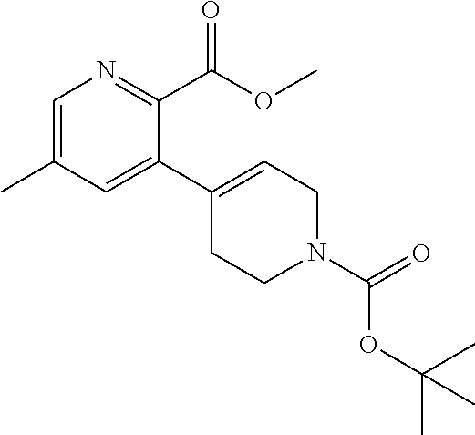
C1=C(C)C=C(C2=CCN(C(=O)OC(C)(C)C)CC2)C(C(OC)=O)=N1
